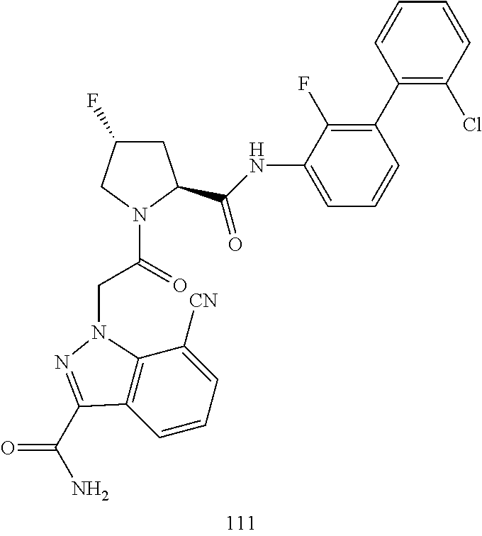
C12=C(C=CC=C1[CN])C(C(N)=O)=NN2CC(N1CC(F)CC1C(NC1=CC=CC(C2=C(Cl)C=CC=C2)=C1F)=O)=O
